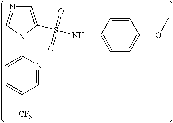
C1=C(N2C(S(NC3=CC=C(OC)C=C3)(=O)=O)=CN=C2)N=CC([CF3])=C1
